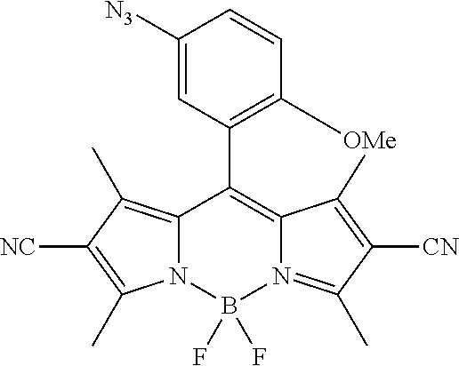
C12=C(C)C([NC])=C(C)N1B(F)(F)N1=C(C)C([CN])=C3C1=C2C1=C([OMe]3)C=CC([N3])=C1
